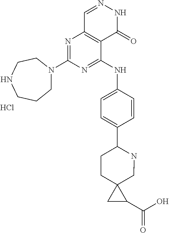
N1=C(N2CCCNCC2)N=C(NC2=CC=C(C3CCC4(CN3)CC4C(O)=O)C=C2)C2=C1C=NNC2=O.Cl
